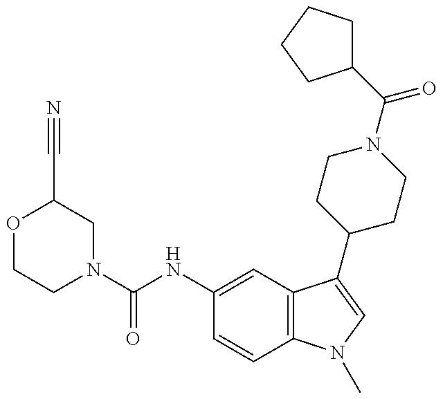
N1(C(NC2=CC3=C(C=C2)N(C)C=C3C2CCN(C(C3CCCC3)=O)CC2)=O)CC(C#N)OCC1
